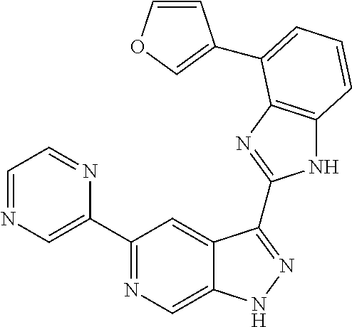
C1(C2=NC=C3C(=C2)C(C2=NC4=C(N2)C=CC=C4C2=COC=C2)=NN3)=CN=CC=N1
